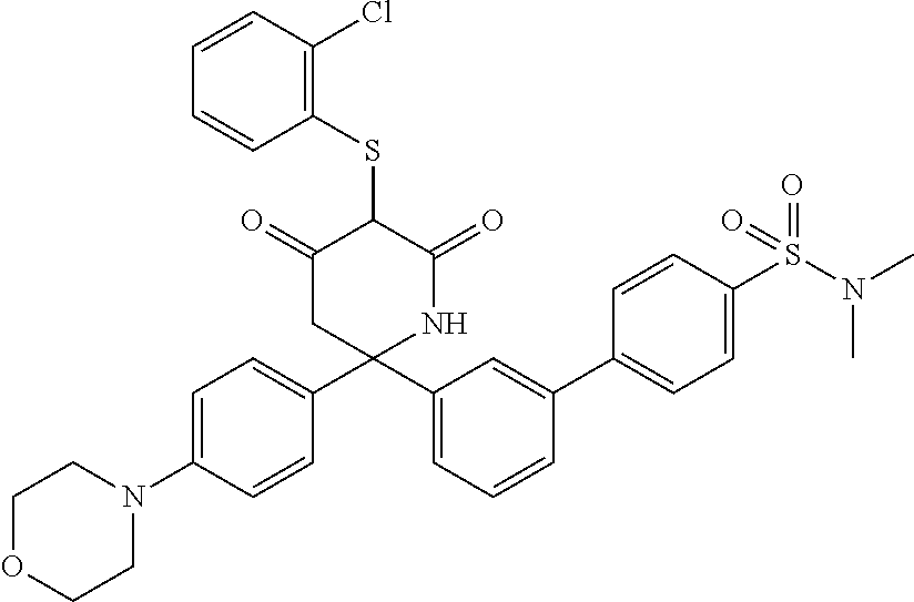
C1OCCN(C2=CC=C(C3(C4=CC=CC(C5=CC=C(S(=O)(N(C)C)=O)C=C5)=C4)NC(=O)C(SC4=C(Cl)C=CC=C4)C(=O)C3)C=C2)C1
